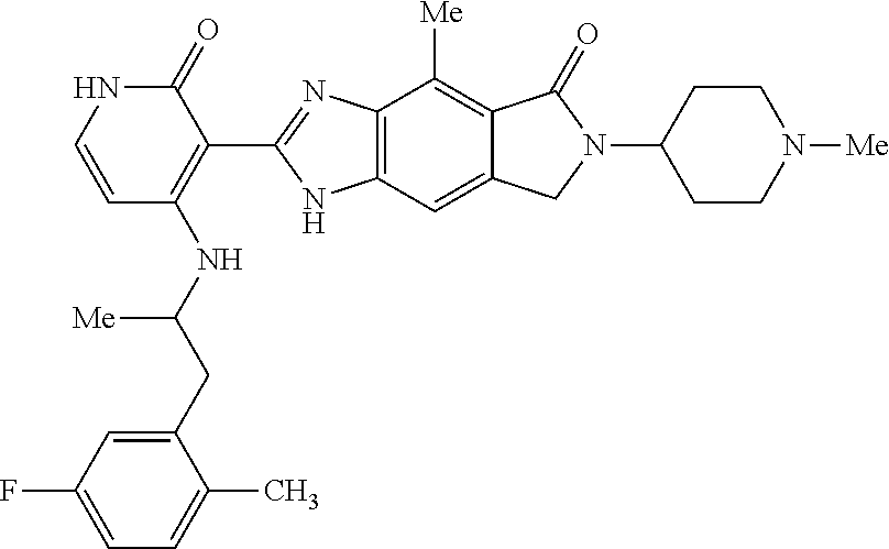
C1(=O)NC=CC(NC(CC2=CC(F)=CC=C2C)[Me])=C1C1=NC2=C(N1)C=C1C(=C2[Me])C(=O)N(C2CCN([Me])CC2)C1
